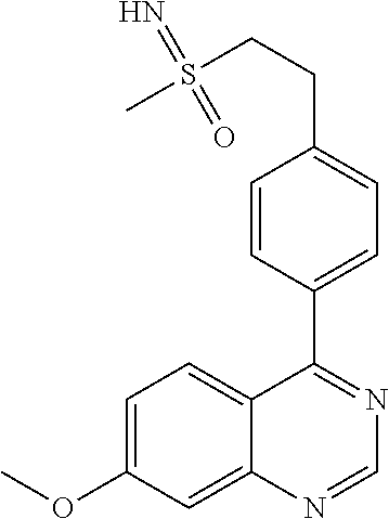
C1=C(OC)C=C2C(=C1)C(C1=CC=C(CCS(C)(=N)=O)C=C1)=NC=N2
